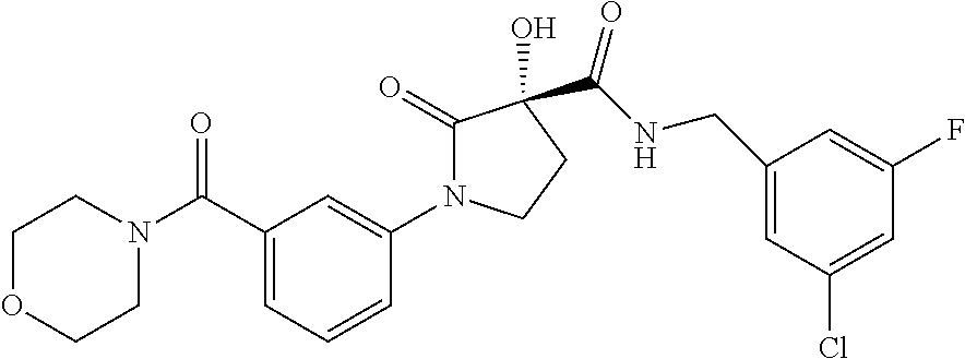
C1(C(N2CCOCC2)=O)=CC=CC(N2C(=O)C(C(NCC3=CC(Cl)=CC(F)=C3)=O)(O)CC2)=C1
